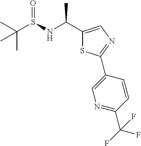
C1(C(NS(C(C)(C)C)=O)C)=CN=C(C2=CN=C(C(F)(F)F)C=C2)S1
